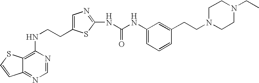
C(CNC1=C2C(=NC=N1)C=CS2)C1=CN=C(NC(=O)NC2=CC=CC(CCN3CCN(CC)CC3)=C2)S1
